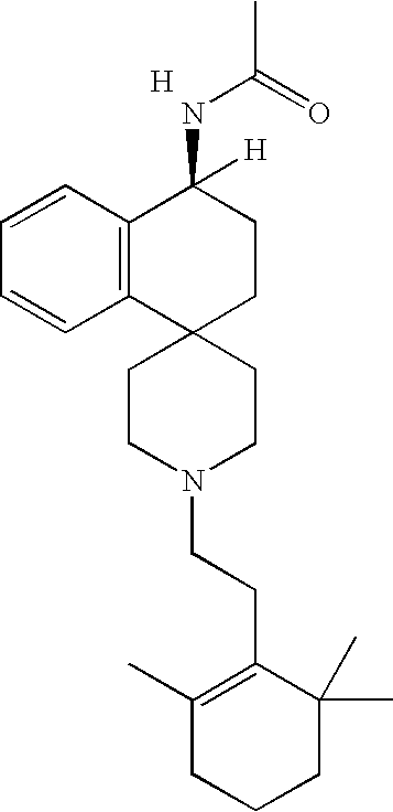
C12=C(C=CC=C1)C(NC(C)=O)([H])CCC21CCN(CCC2=C(C)CCCC2(C)C)CC1.[H]
